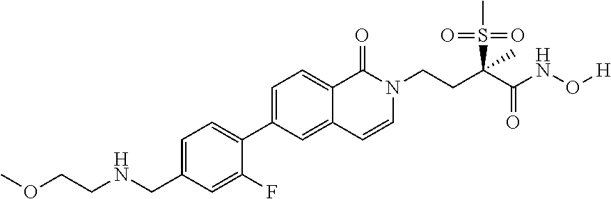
C1=C(CNCCOC)C=C(F)C(C2=CC=C3C(=C2)C=CN(CCC(C(NO[H])=O)(S(C)(=O)=O)C)C3=O)=C1
